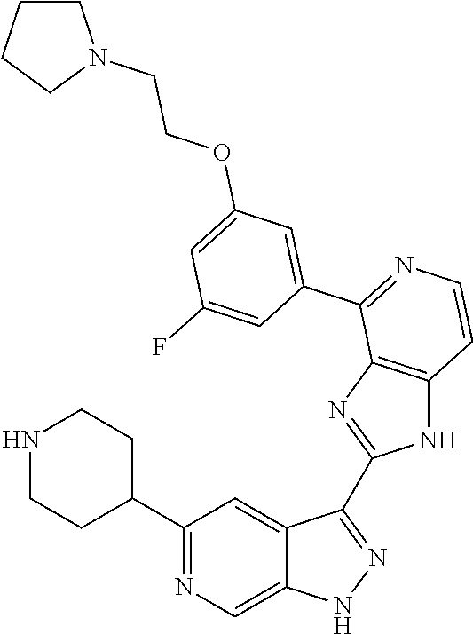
C1(C2CCNCC2)=NC=C2C(=C1)C(C1=NC3=C(N1)C=CN=C3C1=CC(OCCN3CCCC3)=CC(F)=C1)=NN2
